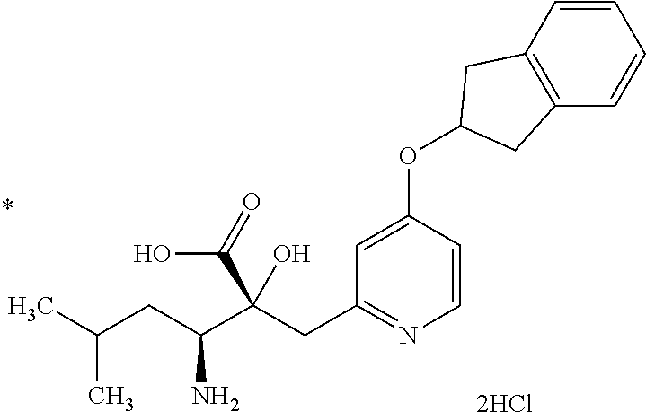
C1=CC(OC2CC3=C(C=CC=C3)C2)=CC(CC(C(CC(C)C)N)(C(=O)O)O)=N1
